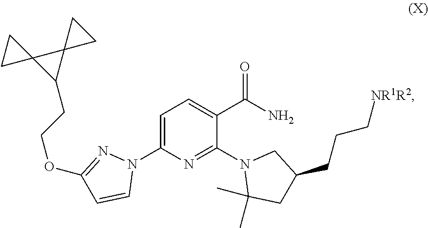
C1=C(N2N=C(OCCC3C4(C35CC5)CC4)C=C2)N=C(N2C(C)(C)CC(CCC[NR1R2])C2)C(C(N)=O)=C1
